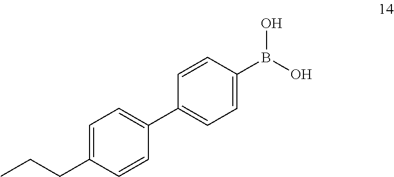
C1=C(CCC)C=CC(C2=CC=C(B(O)O)C=C2)=C1
